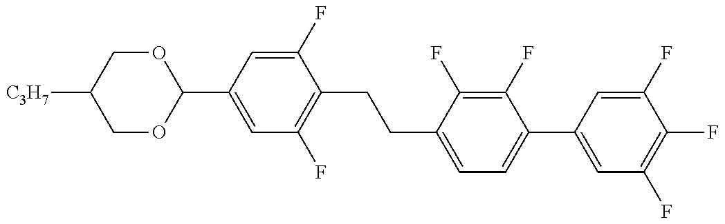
C1OC(C2=CC(F)=C(CCC3=CC=C(C4=CC(F)=C(F)C(F)=C4)C(F)=C3F)C(F)=C2)OCC1[C3H7]
